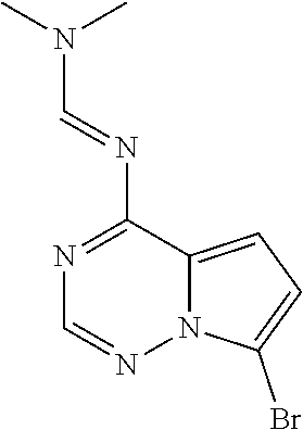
C1(N=CN(C)C)=NC=NN2C1=CC=C2Br
